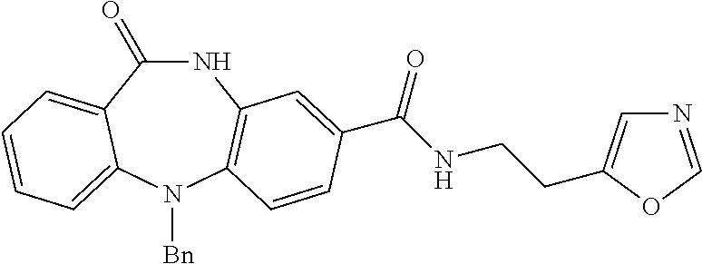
N1C(=O)C2=CC=CC=C2N([Bn])C2=C1C=C(C(NCCC1=CN=CO1)=O)C=C2
